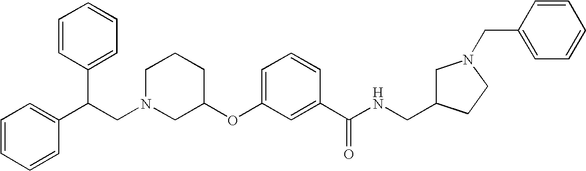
C1CCC(OC2=CC=CC(C(NCC3CN(CC4=CC=CC=C4)CC3)=O)=C2)CN1CC(C1=CC=CC=C1)C1=CC=CC=C1
